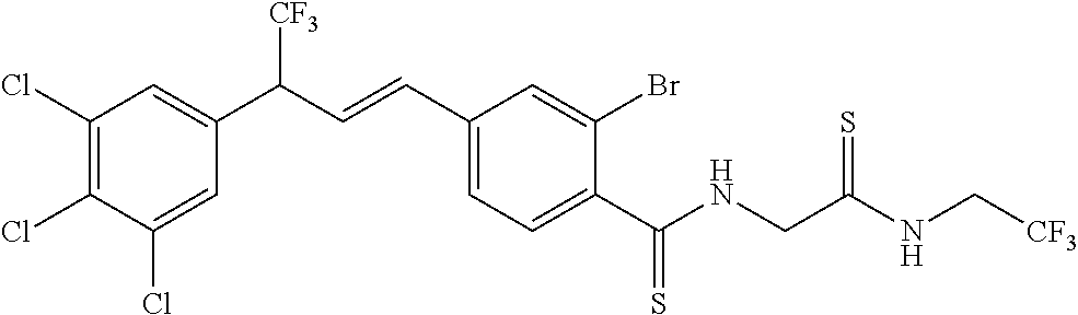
C1(Cl)=C(Cl)C(Cl)=CC(C([CF3])C=CC2=CC=C(C(NCC(NC[CF3])=S)=S)C(Br)=C2)=C1
